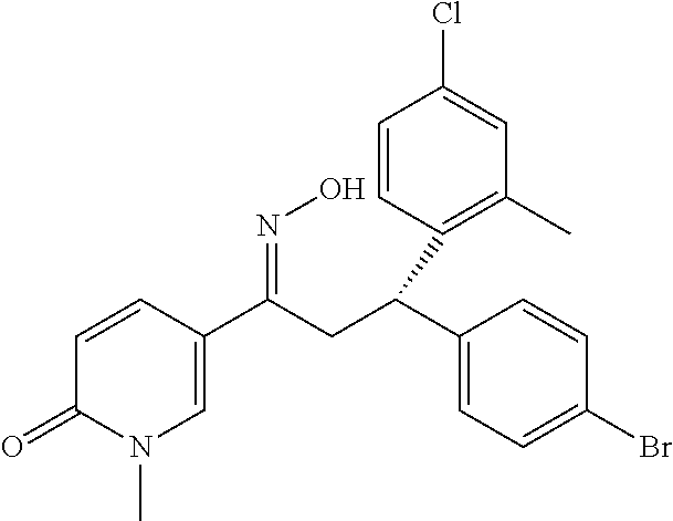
C1=CC(C(C2=CC=C(Br)C=C2)CC(C2=CN(C)C(=O)C=C2)=NO)=C(C)C=C1Cl
